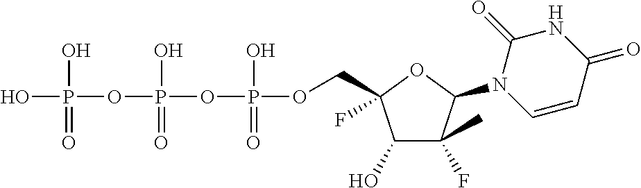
OP(O)(OP(O)(=O)OP(O)(=O)OCC1(F)C(O)C(F)(C)C(N2C=CC(=O)NC2=O)O1)=O
